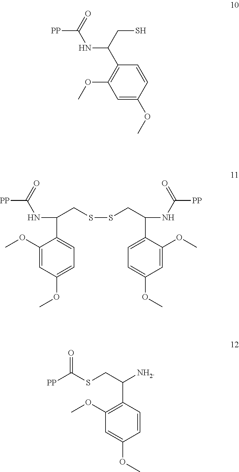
C1=C(OC)C=CC(C(CS)NC([PP])=O)=C1OC.C1=C(C(CSSCC(C2=CC=C(OC)C=C2OC)NC([PP])=O)NC([PP])=O)C(OC)=CC(OC)=C1.C1(C(CSC([PP])=O)[NH2])=C(OC)C=C(OC)C=C1
